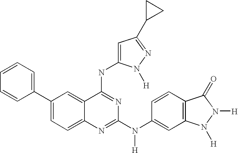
C1(C2=CC=C3C(=C2)C(NC2=CC(C4CC4)=NN2[H])=NC(N(C2=CC4=C(C=C2)C(=O)N([H])N4[H])[H])=N3)=CC=CC=C1
